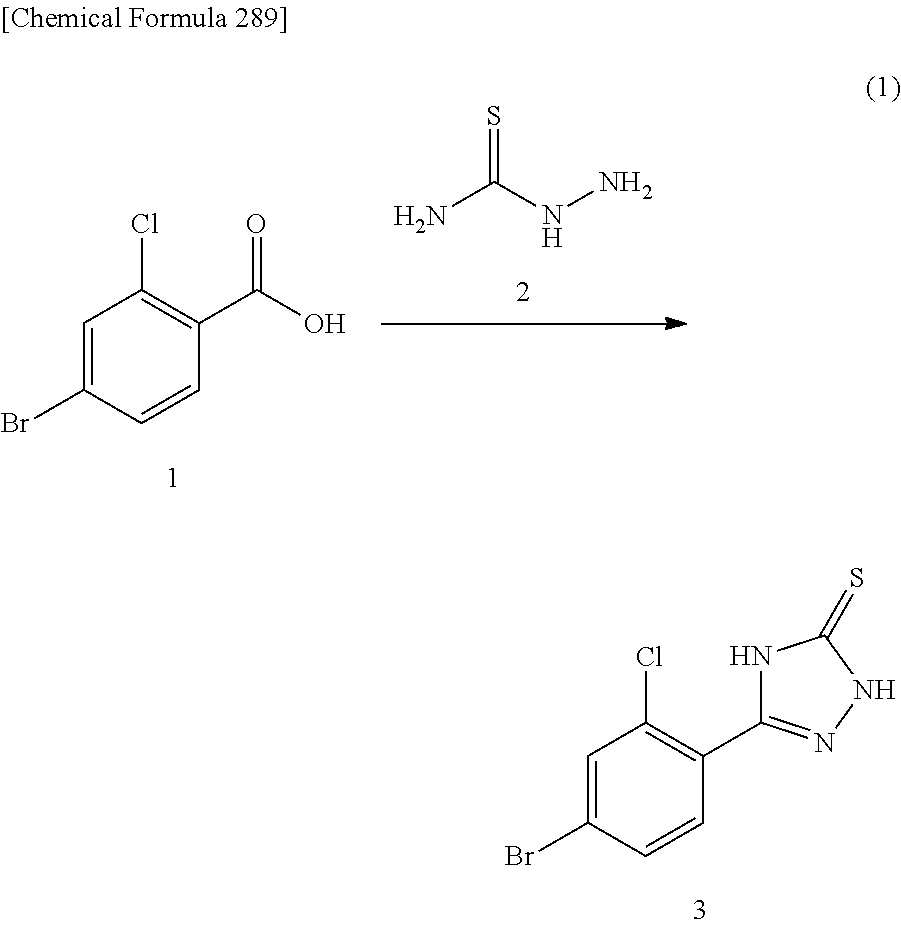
NC(NN)=S.C1=C(Br)C=CC(C(O)=O)=C1Cl.C1=C(Br)C=CC(C2=NNC(=S)N2)=C1Cl
